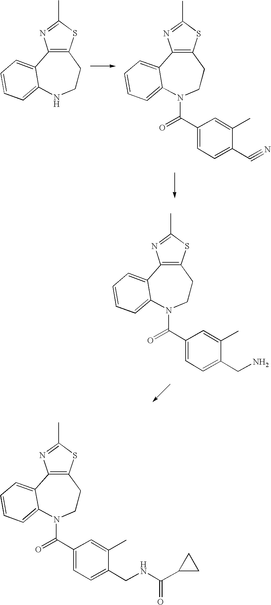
C12=C(C3=CC=CC=C3NCC1)N=C(C)S2.C(=O)(C1=CC=C(C#N)C(C)=C1)N1C2=CC=CC=C2C2=C(CC1)SC(C)=N2.C(=O)(C1=CC=C(CN)C(C)=C1)N1C2=CC=CC=C2C2=C(CC1)SC(C)=N2.C(=O)(C1=CC=C(CNC(C2CC2)=O)C(C)=C1)N1C2=CC=CC=C2C2=C(CC1)SC(C)=N2
